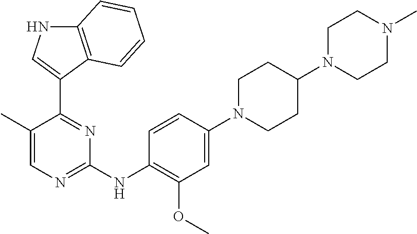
C12=C(C(C3=NC(NC4=C(OC)C=C(N5CCC(N6CCN(C)CC6)CC5)C=C4)=NC=C3C)=CN1)C=CC=C2
